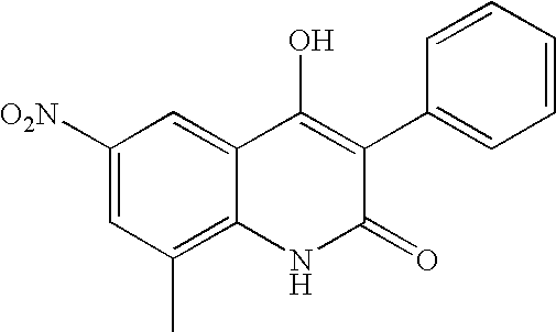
C1([O2N])=CC(C)=C2C(=C1)C(O)=C(C1=CC=CC=C1)C(=O)N2
